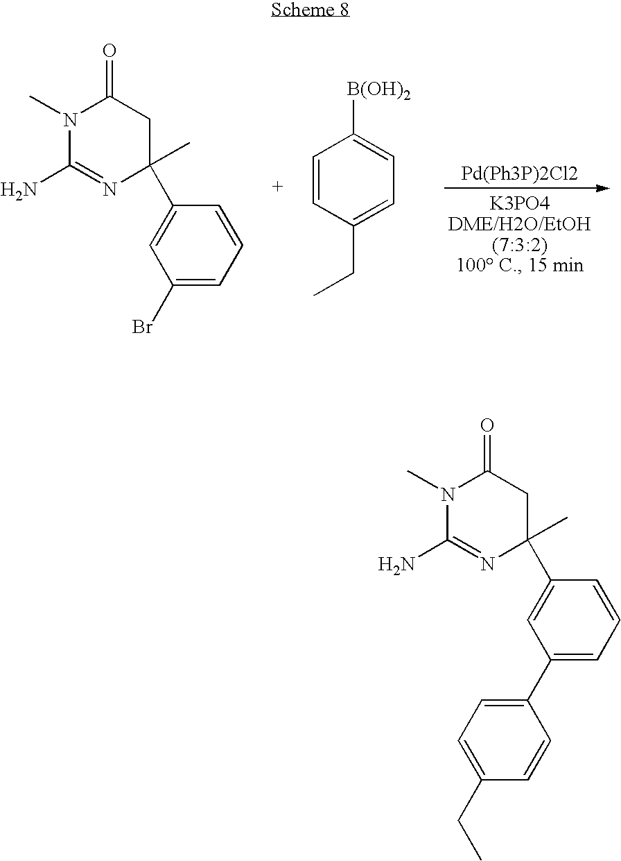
N1(C)C(N)=NC(C2=CC(Br)=CC=C2)(C)CC1=O.C1=CC(CC)=CC=C1[B(OH)2].N1(C)C(N)=NC(C2=CC(C3=CC=C(CC)C=C3)=CC=C2)(C)CC1=O
